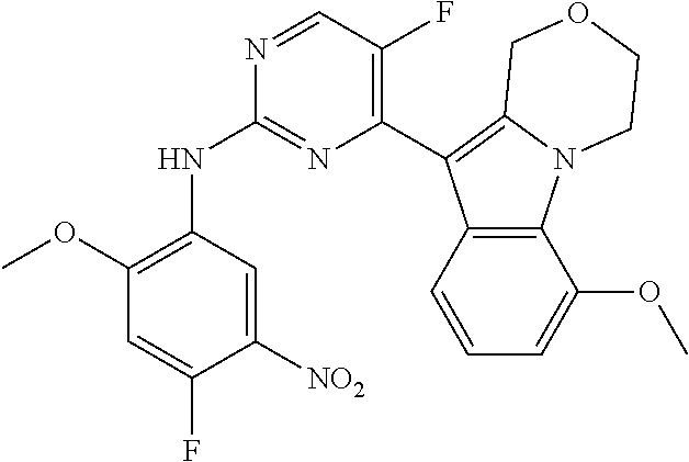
C1(C2=C3N(C4=C2C=CC=C4OC)CCOC3)=C(F)C=NC(NC2=C(OC)C=C(F)C([NO2])=C2)=N1
